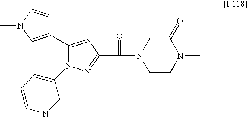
C1(C2=CN(C)C=C2)=CC(C(=O)N2CCN(C)C(=O)C2)=NN1C1=CC=CN=C1
